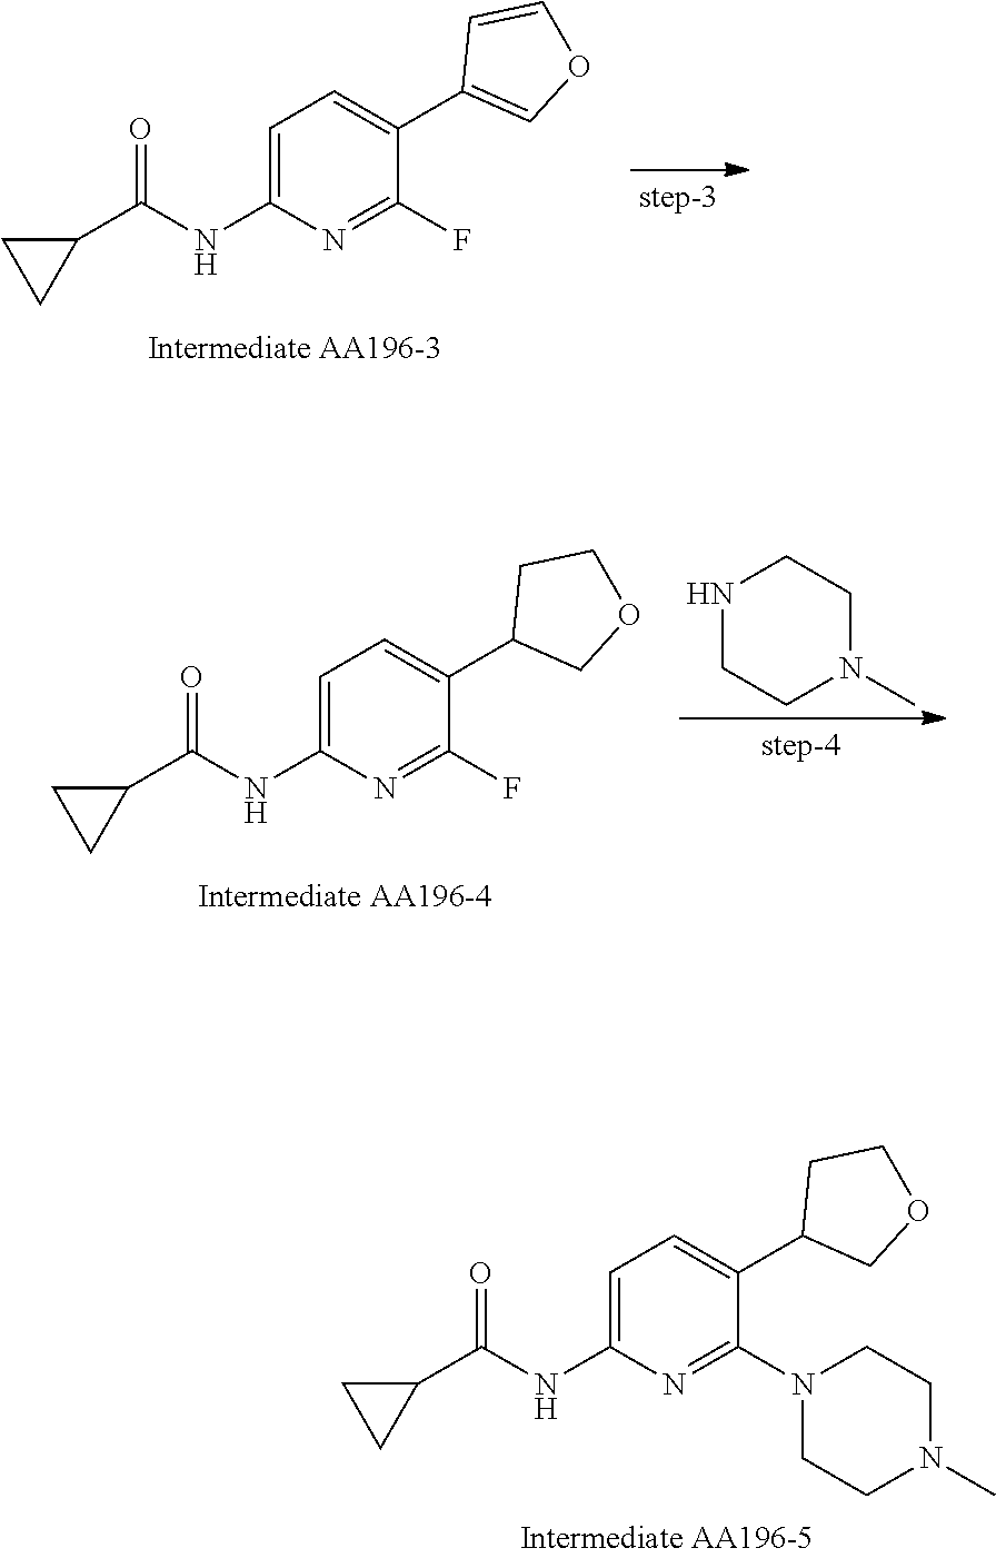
C1(NC(C2CC2)=O)=CC=C(C2=COC=C2)C(F)=N1.N1CCN(C)CC1.C1(NC(C2CC2)=O)=CC=C(C2COCC2)C(F)=N1.C1(NC(C2CC2)=O)=CC=C(C2COCC2)C(N2CCN(C)CC2)=N1
